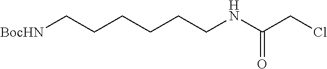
[BocHN]CCCCCCNC(CCl)=O
